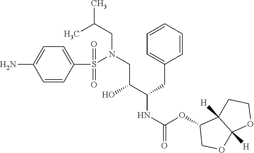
C1=CC(S(=O)(=O)N(CC(C(NC(=O)OC2COC3([H])C2([H])CCO3)CC2=CC=CC=C2)O)CC(C)C)=CC=C1N
